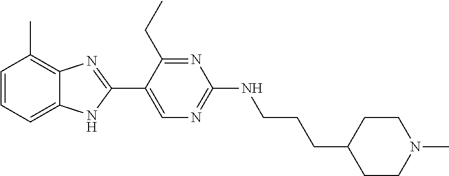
C1(C)=C2C(=CC=C1)NC(C1=CN=C(NCCCC3CCN(C)CC3)N=C1CC)=N2
